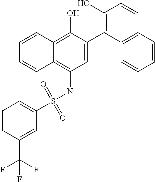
C1=C(C2=C(O)C=CC3=C2C=CC=C3)C(O)=C2C(=C1NS(C1=CC=CC(C(F)(F)F)=C1)(=O)=O)C=CC=C2
